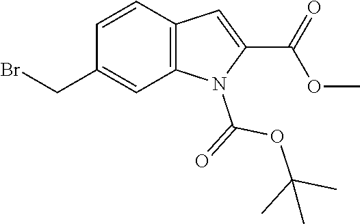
C1=CC2=C(C=C1CBr)N(C(=O)OC(C)(C)C)C(C(=O)OC)=C2
